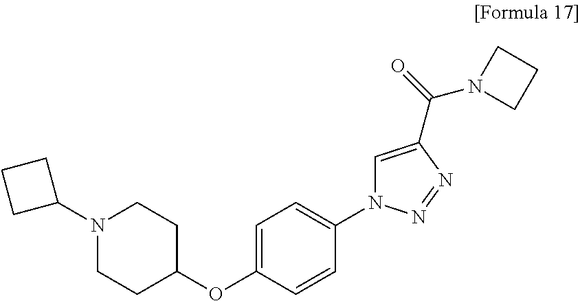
C1=C(OC2CCN(C3CCC3)CC2)C=CC(N2C=C(C(=O)N3CCC3)N=N2)=C1
